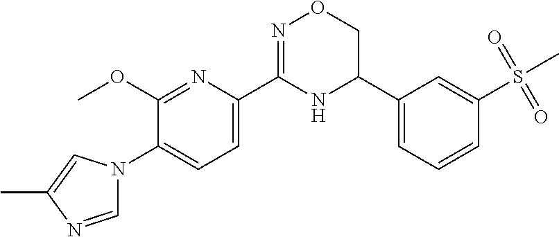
C1(OC)=NC(C2=NOCC(C3=CC=CC(S(C)(=O)=O)=C3)N2)=CC=C1N1C=NC(C)=C1
